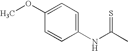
C1(OC)=CC=C(NC(=S)C)C=C1
